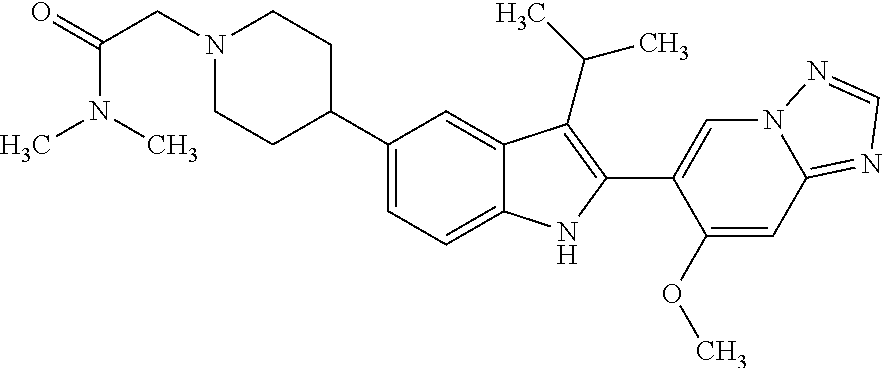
C1(C2CCN(CC(N(C)C)=O)CC2)=CC=C2C(=C1)C(C(C)C)=C(C1=CN3C(=NC=N3)C=C1OC)N2
